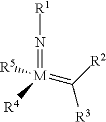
[M](=C([R2])[R3])([R5])(=N[R1])[R4]
